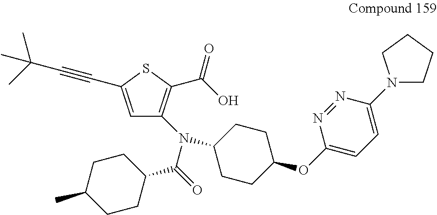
C1=C(C#CC(C)(C)C)SC(C(=O)O)=C1N(C1CCC(OC2=CC=C(N3CCCC3)N=N2)CC1)C(=O)C1CCC(C)CC1
